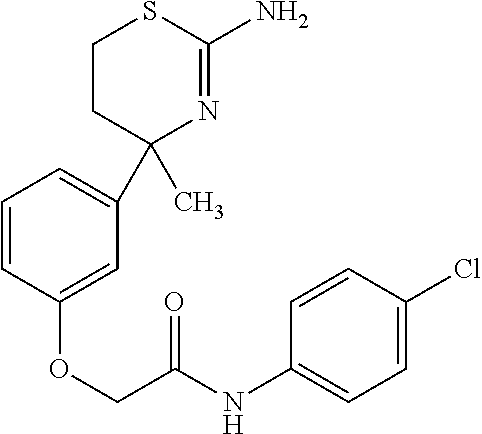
C1=CC(OCC(=O)NC2=CC=C(Cl)C=C2)=CC(C2(C)N=C(N)SCC2)=C1
